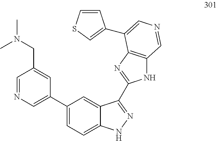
C1=NC=C(C2=CC=C3C(=C2)C(C2=NC4=C(N2)C=NC=C4C2=CSC=C2)=NN3)C=C1CN(C)C
